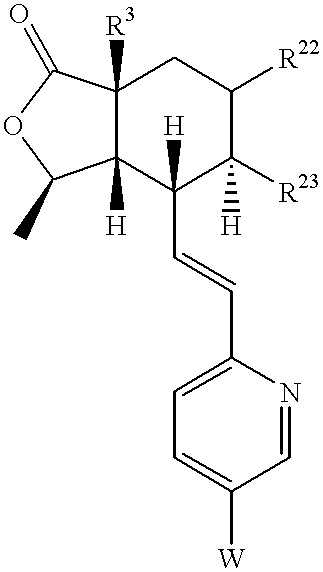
C12([R3])C([H])(C(C=CC3=CC=C([W])C=N3)([H])C([R23])([H])C([R22])C1)C(C)OC2=O
